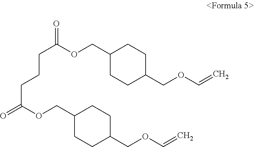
C1(COC(CCCC(=O)OCC2CCC(COC=C)CC2)=O)CCC(COC=C)CC1
